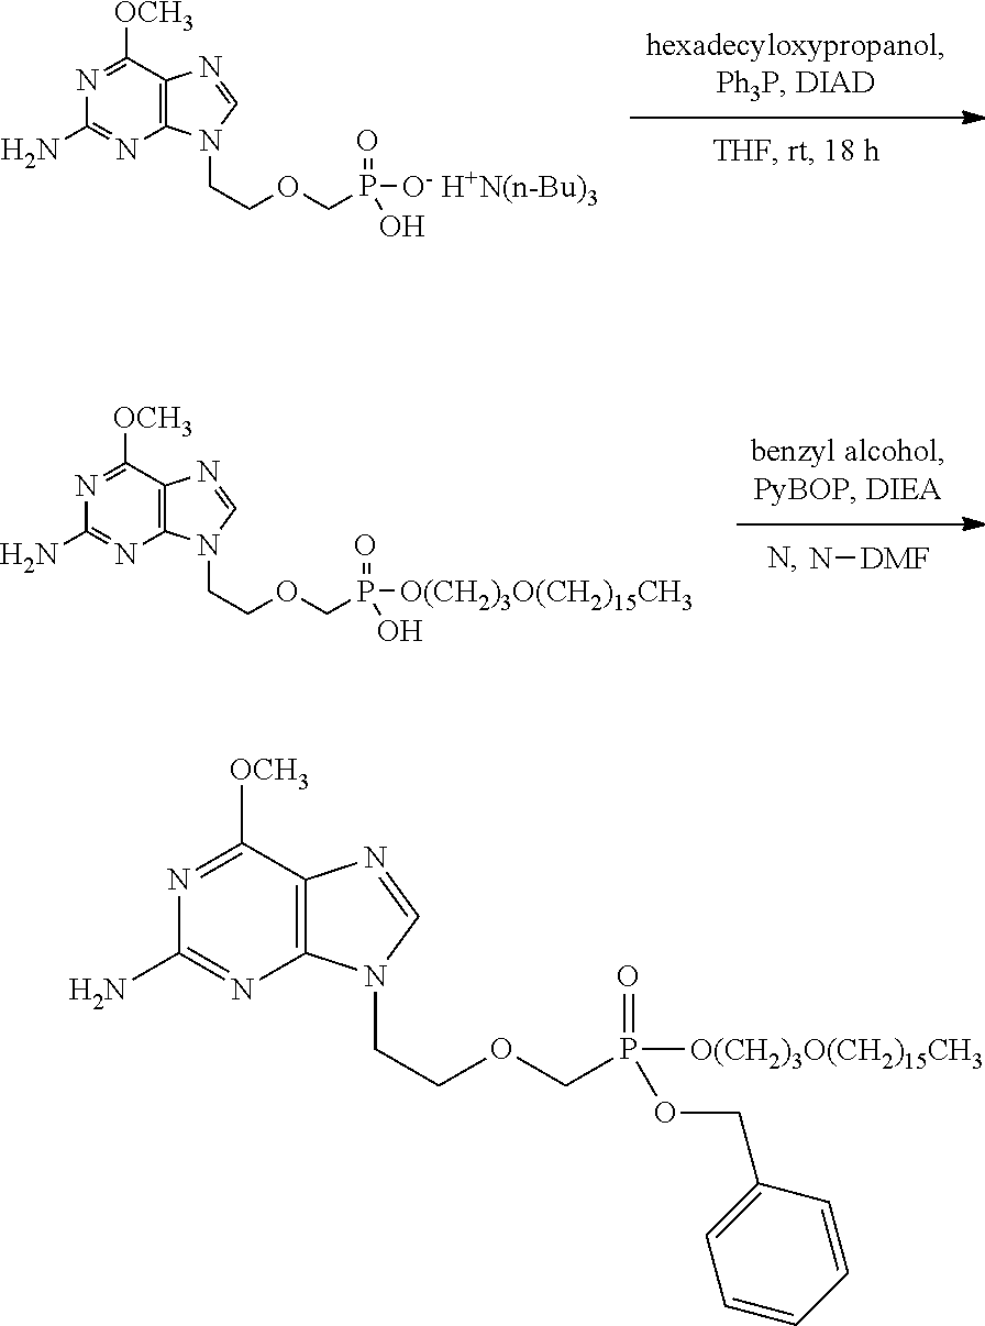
C1(N)=NC2=C(C([OCH3])=N1)N=CN2CCOCP(=O)(O)[O(CH2)3O(CH2)15CH3].N[DMF].C1(N)=NC2=C(C([OCH3])=N1)N=CN2CCOCP(=O)(O)[O-].[H+N(n-Bu)3].C1(N)=NC2=C(C([OCH3])=N1)N=CN2CCOCP(=O)([O(CH2)3O(CH2)15CH3])OCC1=CC=CC=C1
